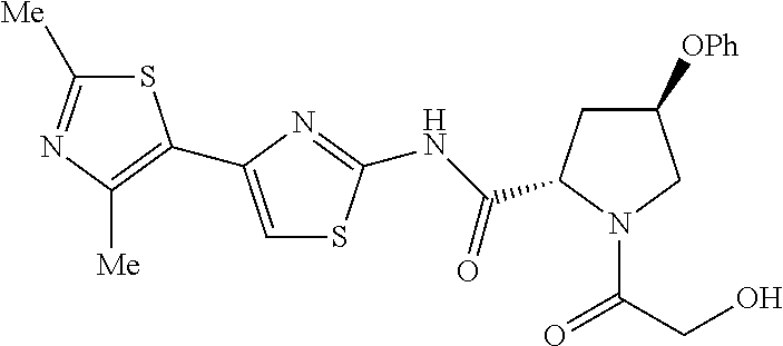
S1C([Me])=NC([Me])=C1C1=CSC(NC(=O)C2CC([OPh])CN2C(CO)=O)=N1
